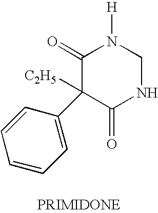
C1(=O)N([H])CNC(=O)C1(C1=CC=CC=C1)[C2H5]
